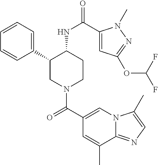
C1=CC=C(C2CN(C(C3=CN4C(=NC=C4C)C(C)=C3)=O)CCC2NC(=O)C2=CC(OC(F)F)=NN2C)C=C1
